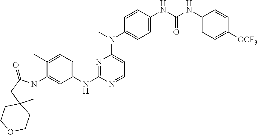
C1(C)=CC=C(NC2=NC(N(C3=CC=C(NC(NC4=CC=C([OCF3])C=C4)=O)C=C3)C)=CC=N2)C=C1N1CC2(CC1=O)CCOCC2
